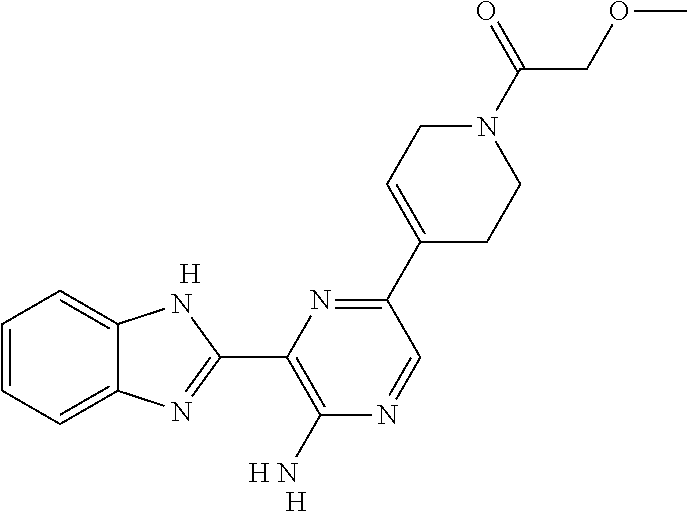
C1=CC=C2C(=C1)NC(C1=C(N)N=CC(C3=CCN(C(COC)=O)CC3)=N1)=N2.[H].[H].[H]
